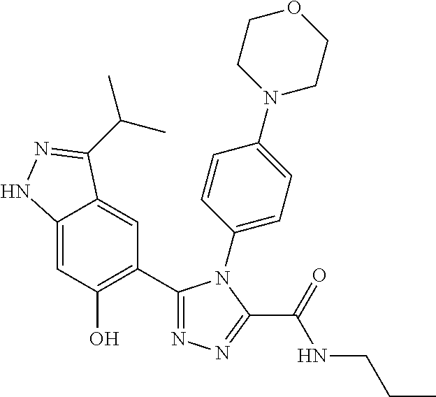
C1=C2C(=CC(C3=NN=C(C(=O)NCCC)N3C3=CC=C(N4CCOCC4)C=C3)=C1O)C(C(C)C)=NN2
